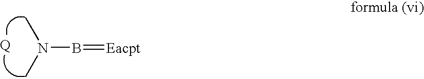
N(C)(C)B=[Eacpt]
